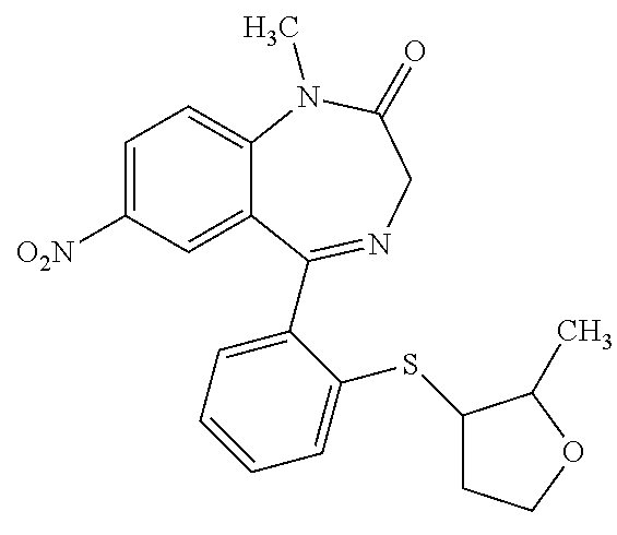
C1=C([O2N])C=C2C(=C1)N(C)C(=O)CN=C2C1=CC=CC=C1SC1CCOC1C
